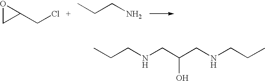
O1CC1CCl.C(CN)C.CCCNCC(CNCCC)O
